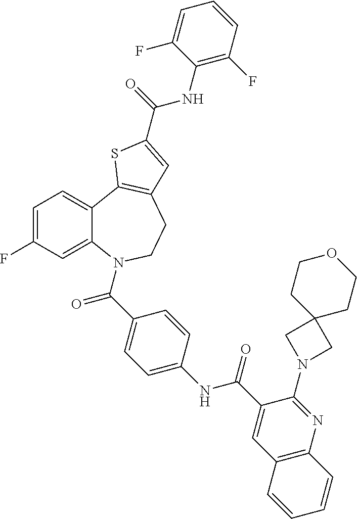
C1=C(F)C=C2C(=C1)C1=C(CCN2C(C2=CC=C(NC(C3=CC4=C(N=C3N3CC5(C3)CCOCC5)C=CC=C4)=O)C=C2)=O)C=C(C(=O)NC2=C(F)C=CC=C2F)S1
